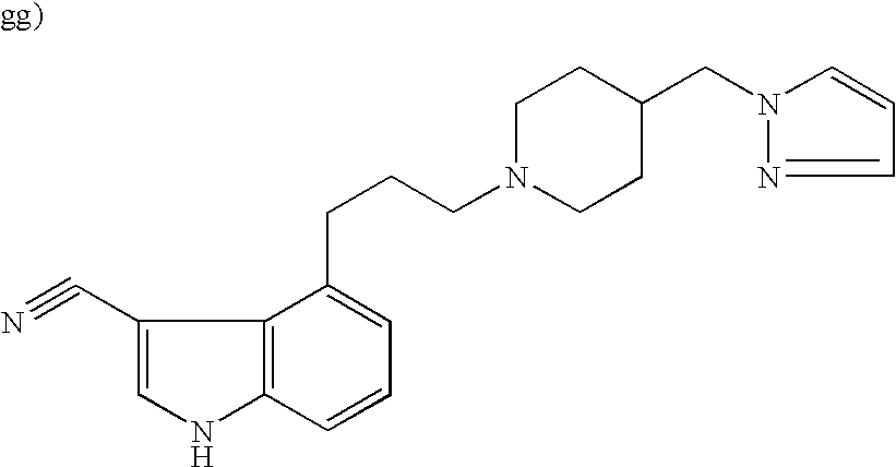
C1(C#N)=CNC2=C1C(CCCN1CCC(CN3N=CC=C3)CC1)=CC=C2
